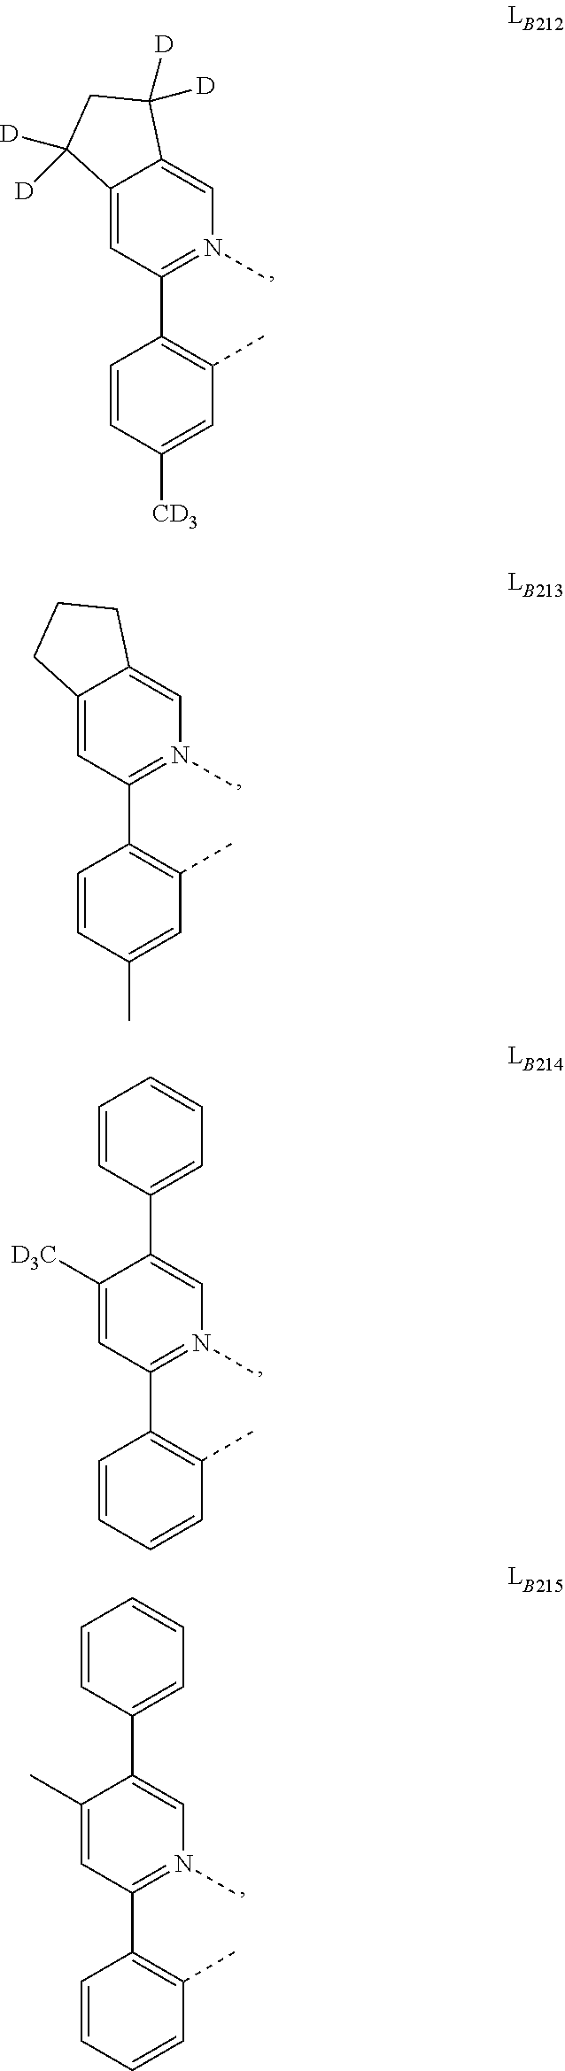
C1(C2=C(C)C=C([CD3])C=C2)=N(C)C=C2C(=C1)C([D])([D])CC2([D])[D].C1(C2=C(C)C=C(C)C=C2)=N(C)C=C2C(=C1)CCC2.C1(C2=C(C)C=CC=C2)=N(C)C=C(C2=CC=CC=C2)C([D3C])=C1.C1(C2=C(C)C=CC=C2)=N(C)C=C(C2=CC=CC=C2)C(C)=C1
